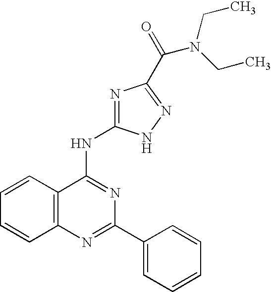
C12=C(N=C(C3=CC=CC=C3)N=C1NC1=NC(C(=O)N(CC)CC)=NN1)C=CC=C2
